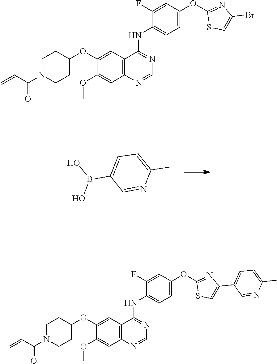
C1(OC2=CC=C(NC3=NC=NC4=C3C=C(OC3CCN(C(C=C)=O)CC3)C(OC)=C4)C(F)=C2)=NC(Br)=CS1.C1=C(B(O)O)C=NC(C)=C1.C1(OC2=CC=C(NC3=NC=NC4=C3C=C(OC3CCN(C(C=C)=O)CC3)C(OC)=C4)C(F)=C2)=NC(C2=CC=C(C)N=C2)=CS1
